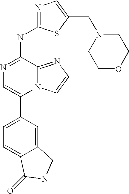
N12C(=NC=C1)C(NC1=NC=C(CN3CCOCC3)S1)=NC=C2C1=CC=C2C(=C1)CNC2=O
